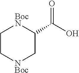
C1C[NBoc]CC(C(O)=O)[BocN]1
